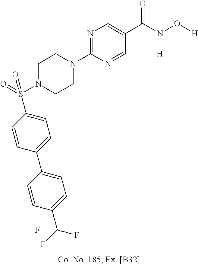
N1(C2=NC=C(C(N(O[H])[H])=O)C=N2)CCN(S(C2=CC=C(C3=CC=C(C(F)(F)F)C=C3)C=C2)(=O)=O)CC1
